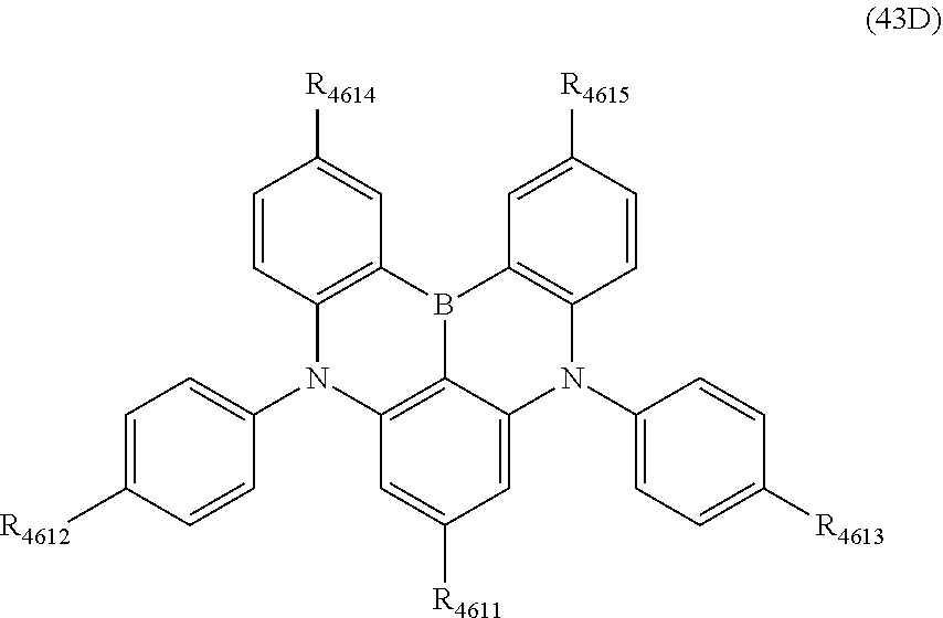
C1=CC2=C(C=C1[R4614])B1C3=C(N2C2=CC=C([R4612])C=C2)C=C([R4611])C=C3N(C2=CC=C([R4613])C=C2)C2=C1C=C([R4615])C=C2
